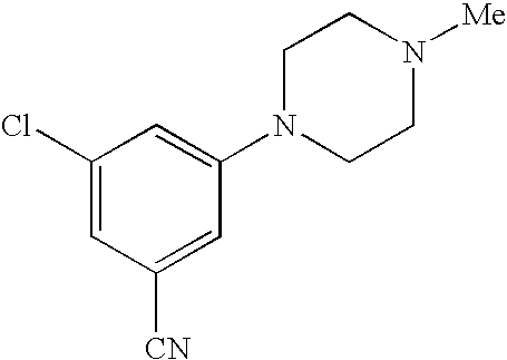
C1(Cl)=CC([CN])=CC(N2CCN([Me])CC2)=C1
